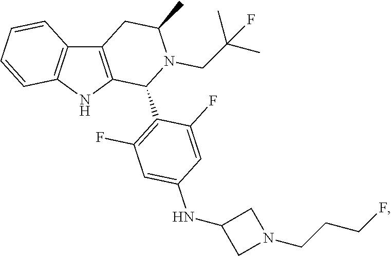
C12=C(NC3=C1C=CC=C3)C(C1=C(F)C=C(NC3CN(CCCF)C3)C=C1F)N(CC(C)(C)F)C(C)C2
